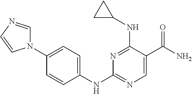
C1(NC2=CC=C(N3C=NC=C3)C=C2)=NC=C(C(N)=O)C(NC2CC2)=N1
